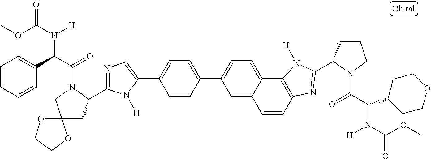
C1=CC(C2=CC=C3C(=C2)C=CC2=C3N([H])C(C3CCCN3C(C(C3CCOCC3)N(C(OC)=O)[H])=O)=N2)=CC=C1C1=CN=C(C2CC3(CN2C(C(C2=CC=CC=C2)N(C(OC)=O)[H])=O)OCCO3)N1[H]
